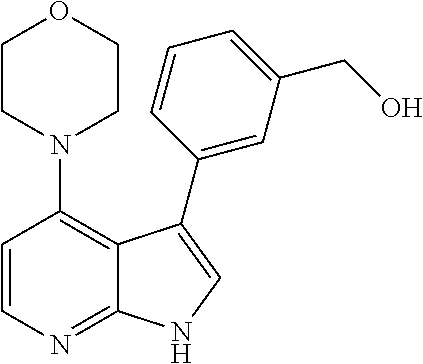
C1=CN=C2C(=C1N1CCOCC1)C(C1=CC(CO)=CC=C1)=CN2
